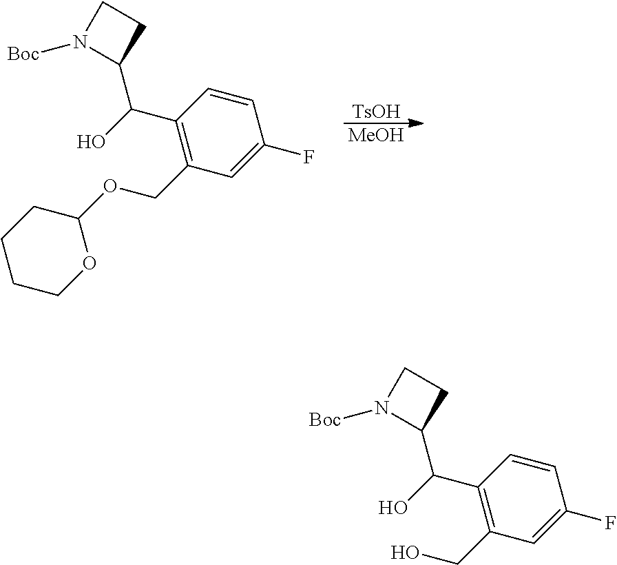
C1(C(C2CCN2[Boc])O)=C(COC2CCCCO2)C=C(F)C=C1.[TsOH].[MeOH].C1(C(C2CCN2[Boc])O)=C(CO)C=C(F)C=C1
